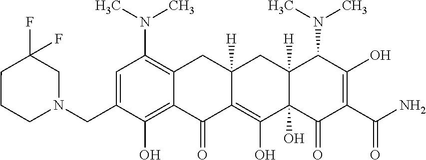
C1=C(CN2CCCC(F)(F)C2)C(O)=C2C(=C1N(C)C)CC1([H])C(=C(O)C3(O)C([H])(C1)C(N(C)C)C(O)=C(C(N)=O)C3=O)C2=O
